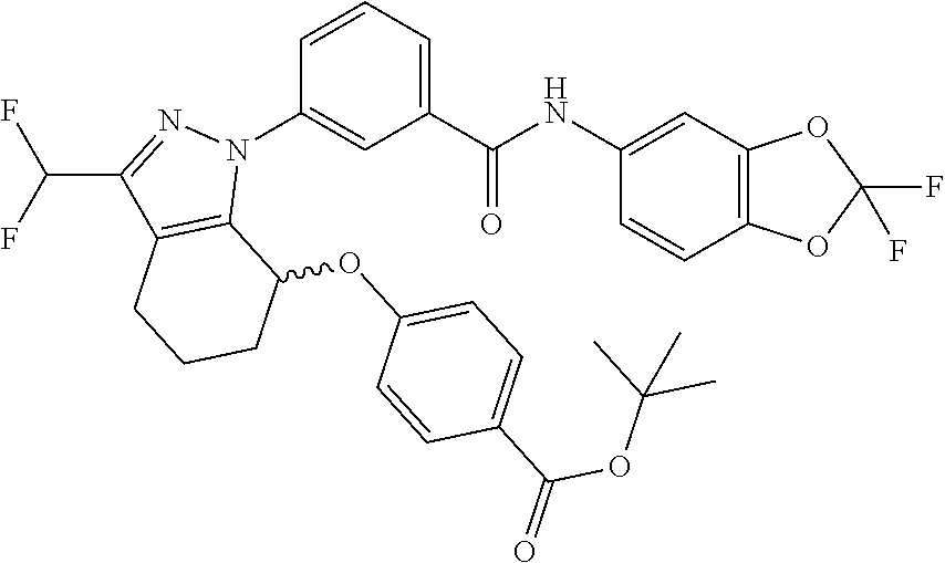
C1(C(NC2=CC3=C(C=C2)OC(F)(F)O3)=O)=CC=CC(N2N=C(C(F)F)C3=C2C(OC2=CC=C(C(=O)OC(C)(C)C)C=C2)CCC3)=C1
